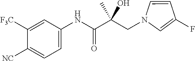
C1=C(NC(C(CN2C=CC(F)=C2)(O)C)=O)C=C([F3C])C([NC])=C1
